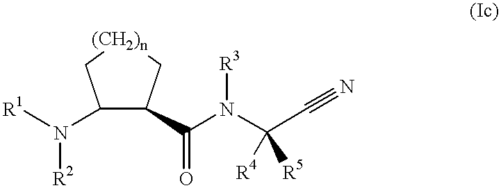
[R1]N(C1C(C(N(C(C#N)([R4])[R5])[R3])=O)C[(CH2)n]C1)[R2]
